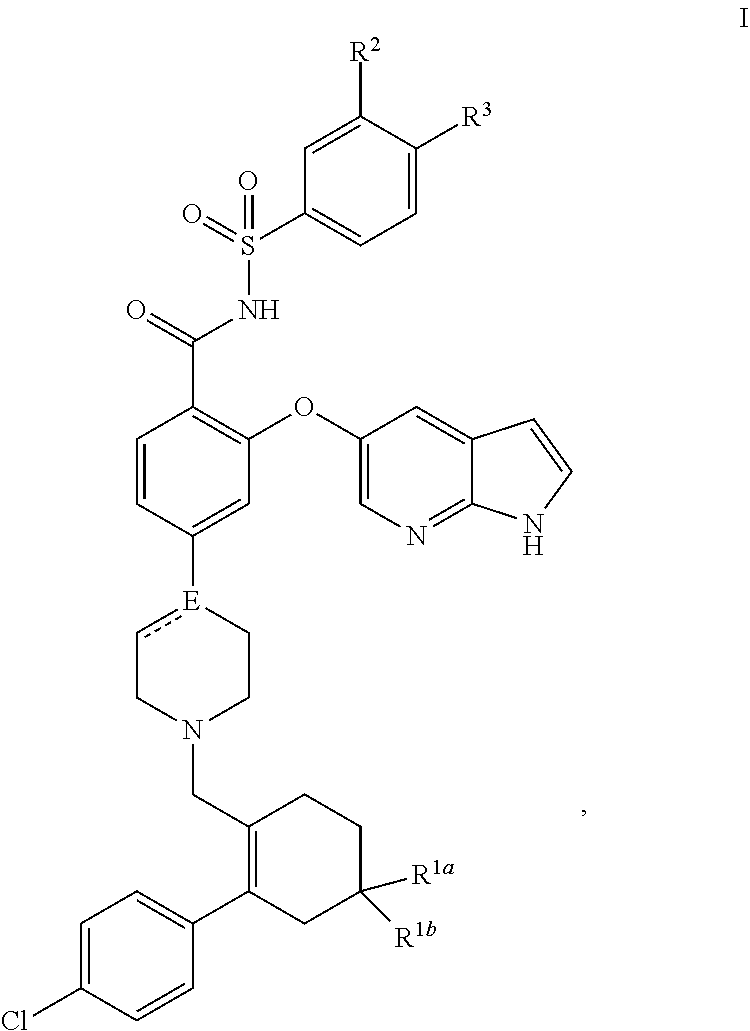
O(C1=C(C(NS(=O)(=O)C2=CC=C([R3])C([R2])=C2)=O)C=CC([E]2cCN(CC3=C(C4=CC=C(Cl)C=C4)CC([R1a])([R1b])CC3)CC2)=C1)C1=CN=C2C(=C1)C=CN2
